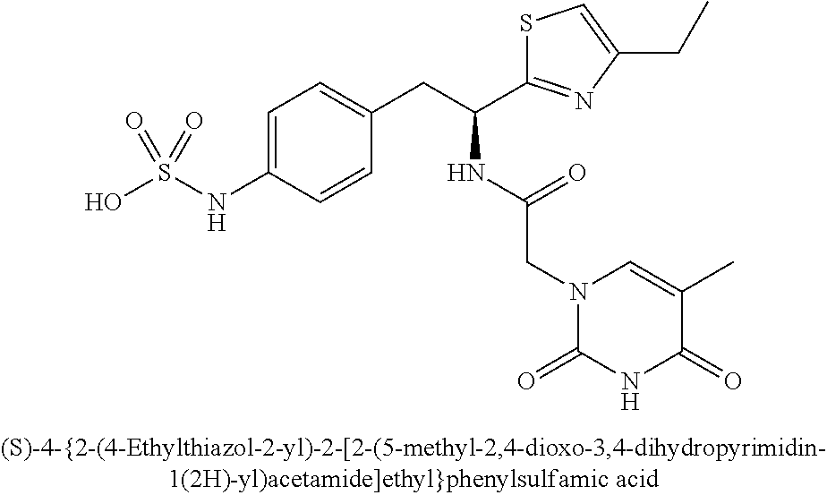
OS(NC1=CC=C(CC(C2=NC(CC)=CS2)NC(CN2C(=O)NC(=O)C(C)=C2)=O)C=C1)(=O)=O
